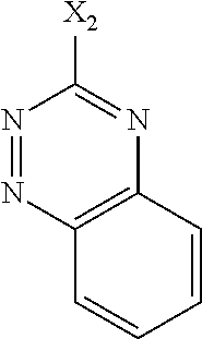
C12=C(N=NC([X2])=N1)C=CC=C2
